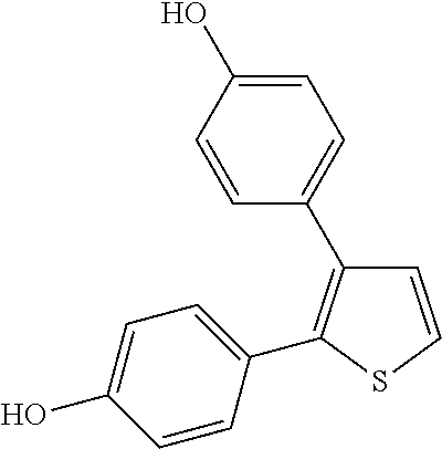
C1=CSC(C2=CC=C(O)C=C2)=C1C1=CC=C(O)C=C1
